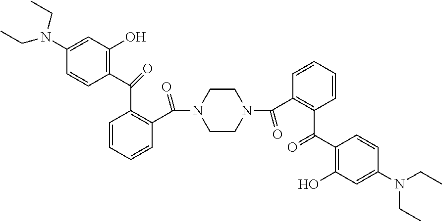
C1CN(C(C2=C(C(C3=C(O)C=C(N(CC)CC)C=C3)=O)C=CC=C2)=O)CCN1C(C1=C(C(C2=C(O)C=C(N(CC)CC)C=C2)=O)C=CC=C1)=O
